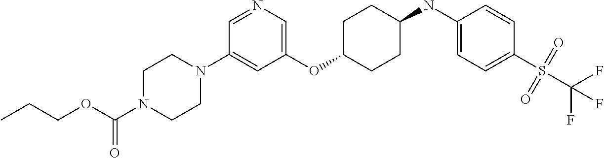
C1(OC2CCC(NC3=CC=C(S(C(F)(F)F)(=O)=O)C=C3)CC2)=CN=CC(N2CCN(C(OCCC)=O)CC2)=C1
